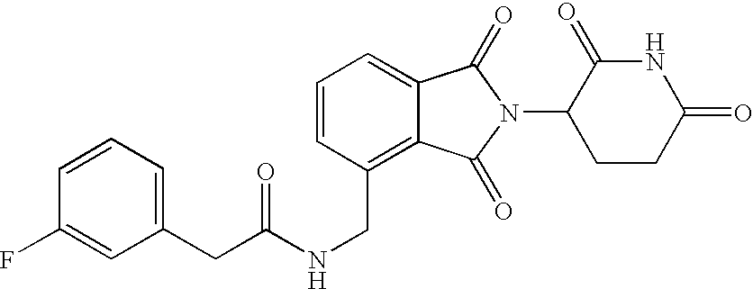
C1=CC(CNC(CC2=CC=CC(F)=C2)=O)=C2C(=C1)C(=O)N(C1CCC(=O)NC1=O)C2=O
